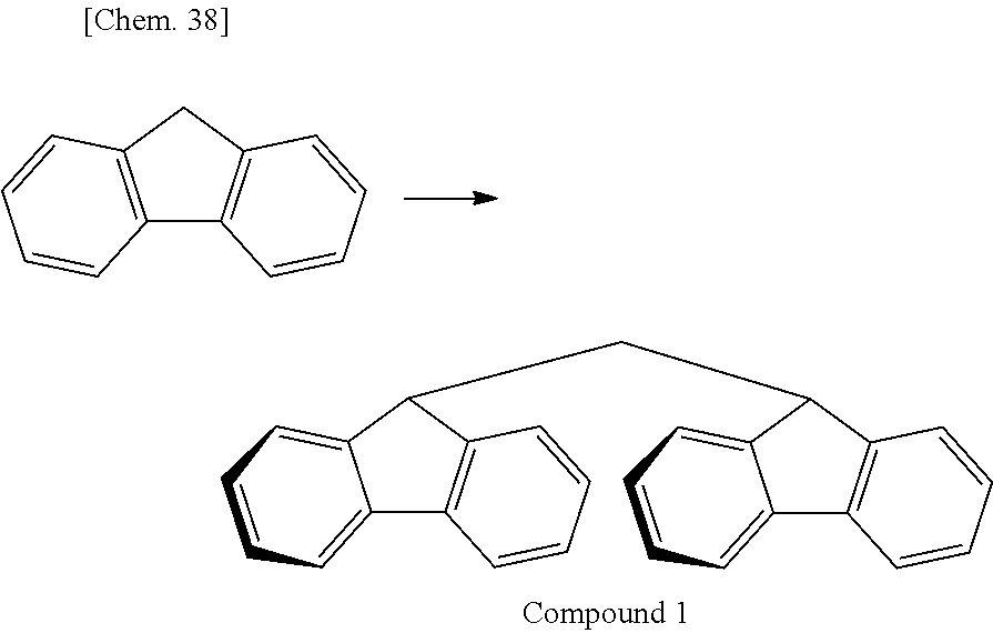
C12=CC=CC=C1C(CC1C3=C(C4=CC=CC=C41)C=CC=C3)C1=C2C=CC=C1.C12=C(CC3=C1C=CC=C3)C=CC=C2
